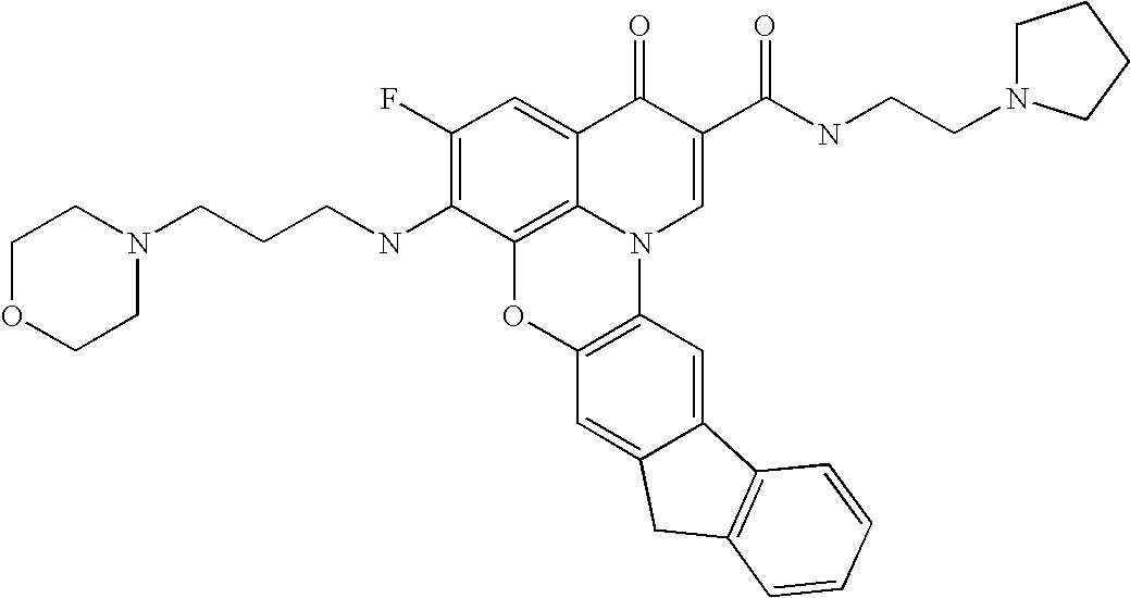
C1(F)=C(NCCCN2CCOCC2)C2=C3C(=C1)C(=O)C(C(NCCN1CCCC1)=O)=CN3C1=C(O2)C=C2C(=C1)C1=C(C2)C=CC=C1
